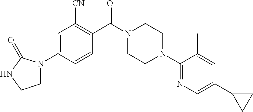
C1N(C2=CC([CN])=C(C(N3CCN(C4=NC=C(C5CC5)C=C4C)CC3)=O)C=C2)C(=O)NC1
